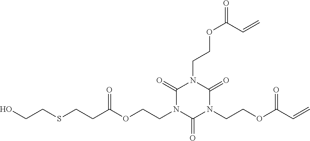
C(CN1C(=O)N(CCOC(C=C)=O)C(=O)N(CCOC(=O)C=C)C1=O)OC(CCSCCO)=O
